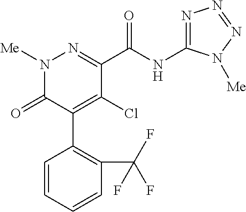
C1(C(NC2=NN=NN2[Me])=O)=NN([Me])C(=O)C(C2=C(C(F)(F)F)C=CC=C2)=C1Cl
